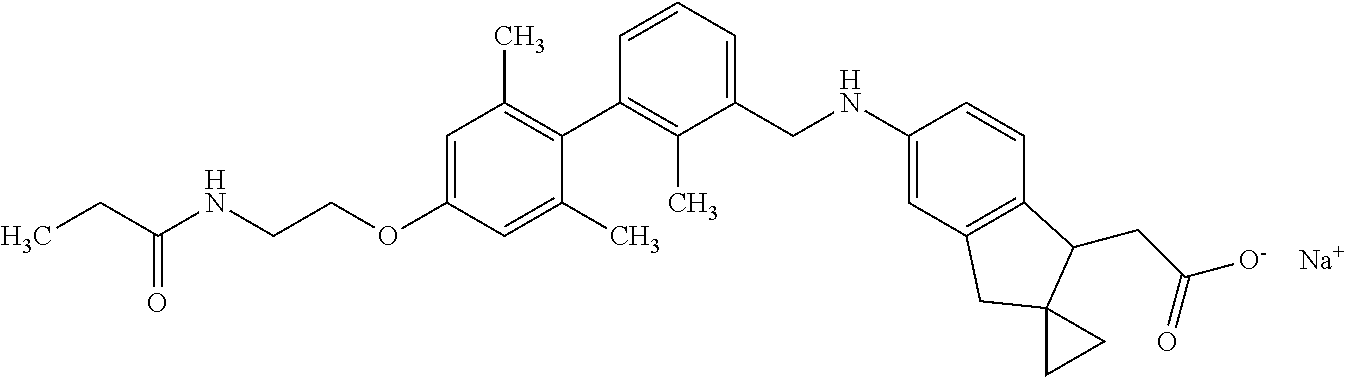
C1=C(OCCNC(CC)=O)C=C(C)C(C2=C(C)C(CNC3=CC4=C(C=C3)C(CC(=O)[O-])C3(C4)CC3)=CC=C2)=C1C.[Na]
